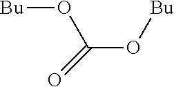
[Bu]OC(O[Bu])=O
